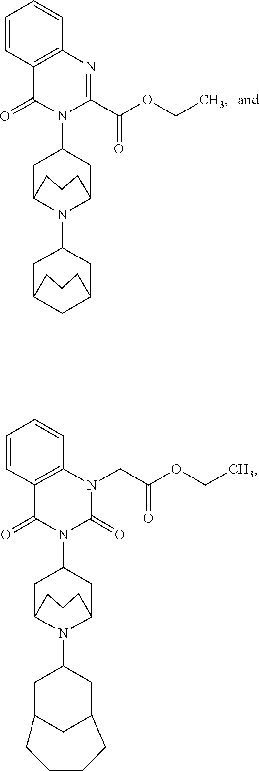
C12=C(N=C(C(OCC)=O)N(C3CC4N(C5CC6CC(C5)CCC6)C(C3)CCC4)C1=O)C=CC=C2.C12=C(N(CC(OCC)=O)C(=O)N(C3CC4N(C5CC6CC(C5)CCCC6)C(C3)CCC4)C1=O)C=CC=C2
